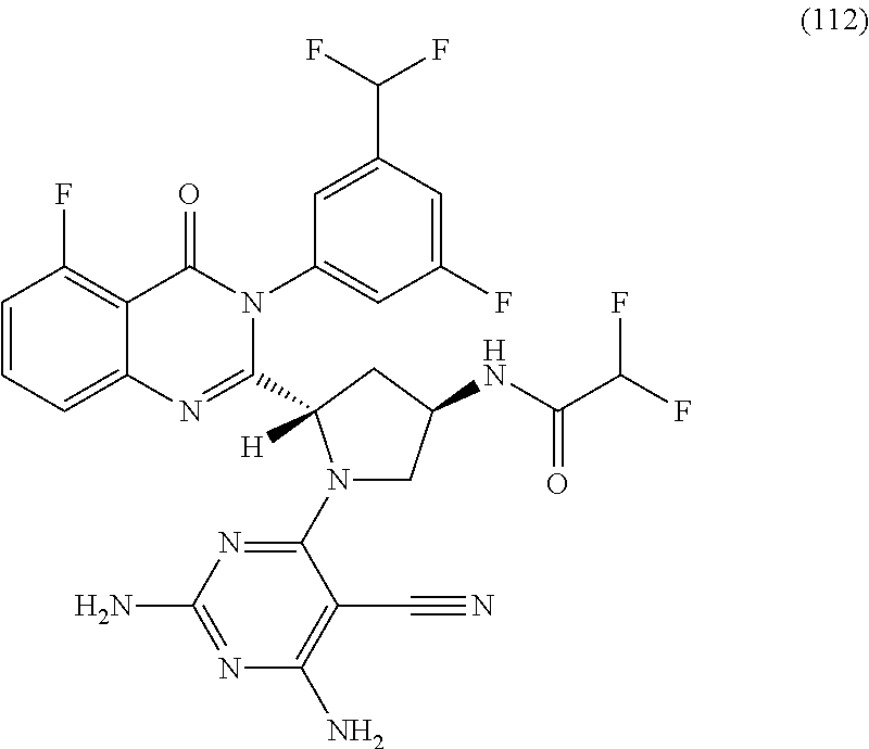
C1=CC(F)=C2C(=C1)N=C(C1([H])N(C3=NC(N)=NC(N)=C3C#N)CC(NC(C(F)F)=O)C1)N(C1=CC(F)=CC(C(F)F)=C1)C2=O
